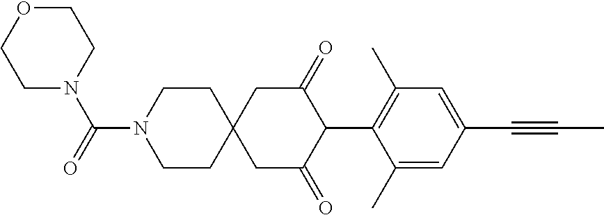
C1CN(C(=O)N2CCOCC2)CCC12CC(=O)C(C1=C(C)C=C(C#CC)C=C1C)C(=O)C2
